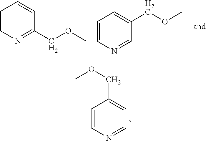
N1=CC=C(COC)C=C1.N1=C(COC)C=CC=C1.N1=CC(COC)=CC=C1
